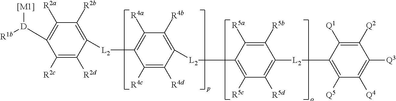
C1([R2c])=C([R2d])C([L2]C2=C([R4a])C([R4b])=C([L2]C3=C([R5c])C([R5d])=C([L2]C4=C([Q5])C([Q4])=C([Q3])C([Q2])=C4[Q1])C([R5b])=C3[R5a])C([R4d])=C2[R4c])=C([R2b])C([R2a])=C1[D]([R1b])[[M1]]
